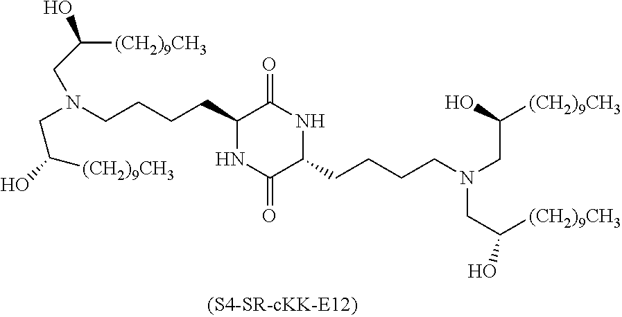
C1(CCCCN(CC(O)[(CH2)9CH3])CC([(CH2)9CH3])O)NC(=O)C(CCCCN(CC(O)[(CH2)9CH3])CC([(CH2)9CH3])O)NC1=O
